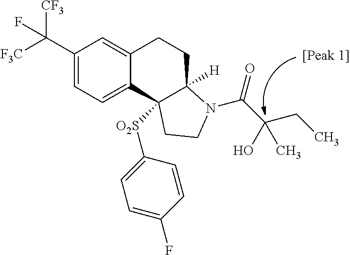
C(C1=CC=C2C(=C1)CCC1([H])C2([O2S]C2=CC=C(F)C=C2)CCN1C(=O)C(CC)(O)C)([F3C])([CF3])F
